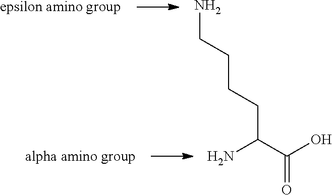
C(=O)(C(N)CCCCN)O.[epsilon amino group].[alpha amino group]
